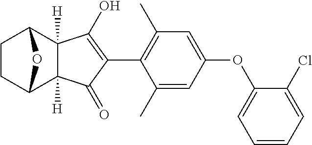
C1CC2C3([H])C([H])(C1O2)C(O)=C(C1=C(C)C=C(OC2=CC=CC=C2Cl)C=C1C)C3=O
